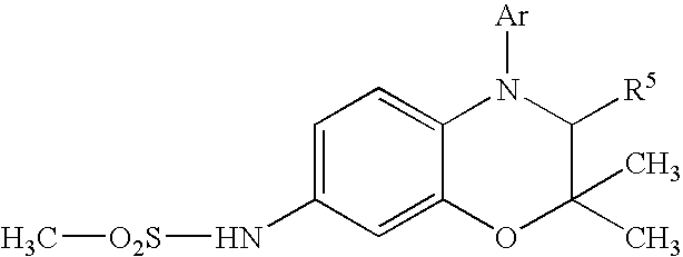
C1=C(N[O2S]C)C=C2C(=C1)N([Ar])C([R5])C(C)(C)O2
